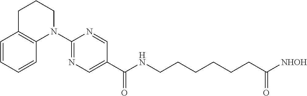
C1(N2C3=C(CCC2)C=CC=C3)=NC=C(C(=O)NCCCCCCC([NHOH])=O)C=N1
